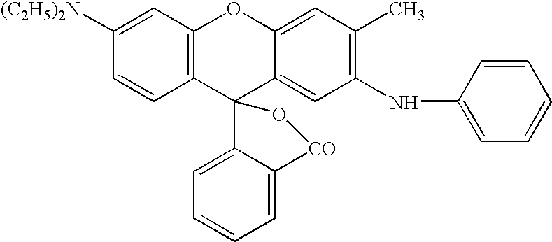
C1([(C2H5)2N])=CC2=C(C=C1)C1(C3=CC(NC4=CC=CC=C4)=C(C)C=C3O2)C2=CC=CC=C2[CO]O1
